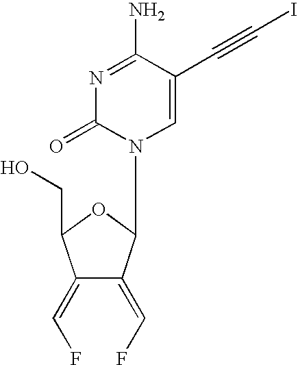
OCC1C(=CF)C(=CF)C(N2C=C(C#CI)C(N)=NC2=O)O1
